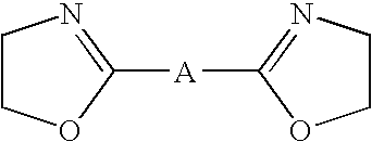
C1COC([A]C2=NCCO2)=N1
